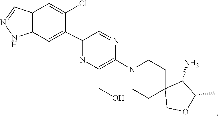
C1CN(C2=C(CO)N=C(C3=CC4=C(C=C3Cl)C=NN4)C(C)=N2)CCC12COC(C)C2N
